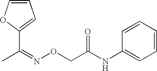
C1=CC=CC=C1NC(CON=C(C)C1=CC=CO1)=O
